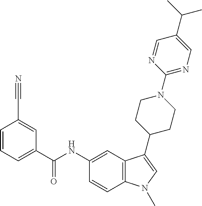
C12=C(N(C)C=C1C1CCN(C3=NC=C(C(C)C)C=N3)CC1)C=CC(NC(C1=CC=CC(C#N)=C1)=O)=C2
